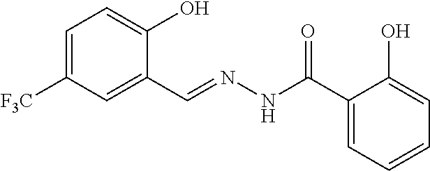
C1=C([F3C])C=C(C=NNC(C2=CC=CC=C2O)=O)C(O)=C1
